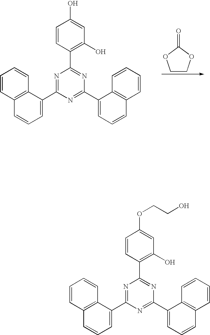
C1=CC2=C(C=C1)C(C1=NC(C3=C(O)C=C(OCCO)C=C3)=NC(C3=CC=CC4=C3C=CC=C4)=N1)=CC=C2.C1=CC2=C(C=C1)C(C1=NC(C3=C(O)C=C(O)C=C3)=NC(C3=CC=CC4=C3C=CC=C4)=N1)=CC=C2.C1COC(=O)O1
